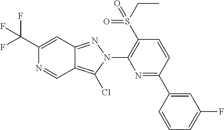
C1(C(F)(F)F)=CC2=NN(C3=C(S(CC)(=O)=O)C=CC(C4=CC(F)=CC=C4)=N3)C(Cl)=C2C=N1
